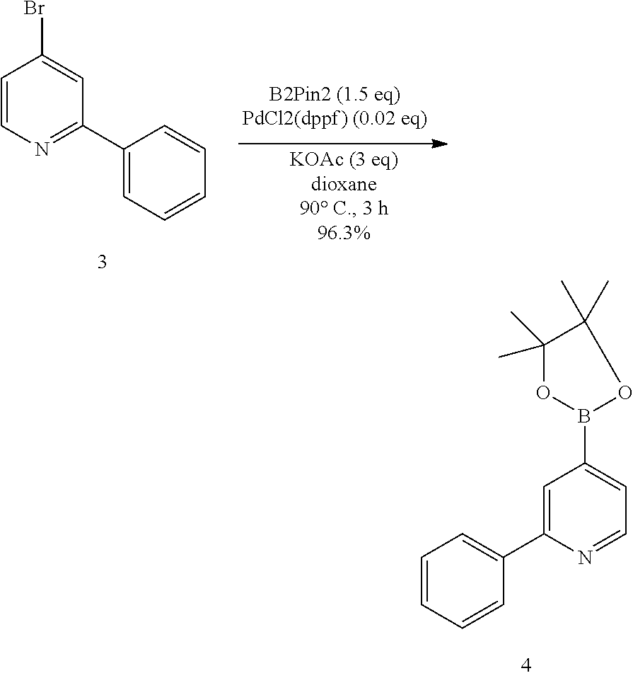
C1=C(C2=CC=CC=C2)N=CC=C1B1OC(C)(C)C(C)(C)O1.C1=CN=C(C2=CC=CC=C2)C=C1Br
